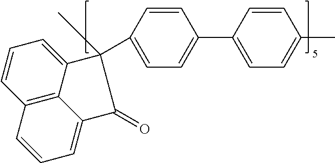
C1(C2(C)C3=CC=CC4=C3C(=CC=C4)C2=O)=CC=C(C2=CC=C(C)C=C2)C=C1
